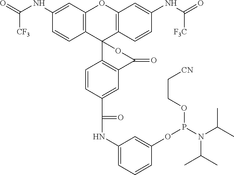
C12=C(C=C(NC(=O)[CF3])C=C1)OC1=C(C23C2=C(C=C(C(NC4=CC=CC(OP(N(C(C)C)C(C)C)OCC[CN])=C4)=O)C=C2)C(=O)O3)C=CC(NC(=O)[F3C])=C1
